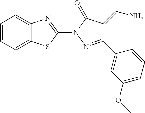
C12=CC=CC=C1SC(N1N=C(C3=CC(OC)=CC=C3)C(=CN)C1=O)=N2
